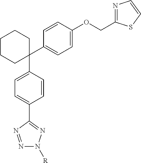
C1(C2=CC=C(OCC3=NC=CS3)C=C2)(C2=CC=C(C3=NN([R])N=N3)C=C2)CCCCC1
